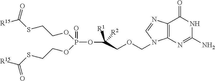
C12=C(N=C(N)NC1=O)N(COCC(OP(OCCSC([R15])=O)(=O)OCCSC([R15])=O)([R1])[R2])C=N2
